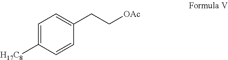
C1=C([H17C8])C=CC(CC[OAc])=C1
